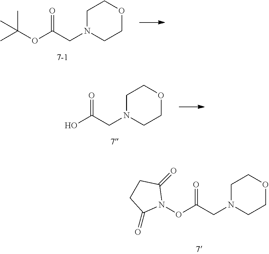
C1N(CC(ON2C(=O)CCC2=O)=O)CCOC1.C1N(CC(OC(C)(C)C)=O)CCOC1.C1N(CC(O)=O)CCOC1
